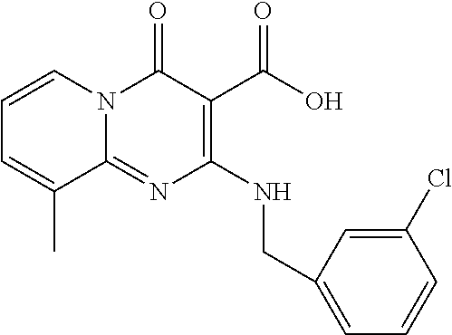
C(NC1=C(C(O)=O)C(=O)N2C(=N1)C(C)=CC=C2)C1=CC=CC(Cl)=C1
